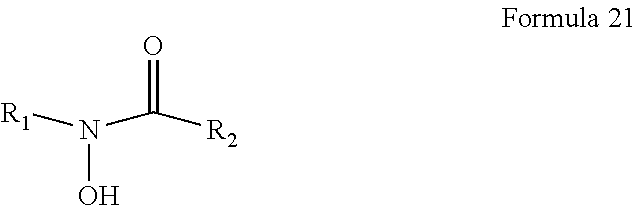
N(O)([R1])C(=O)[R2]
